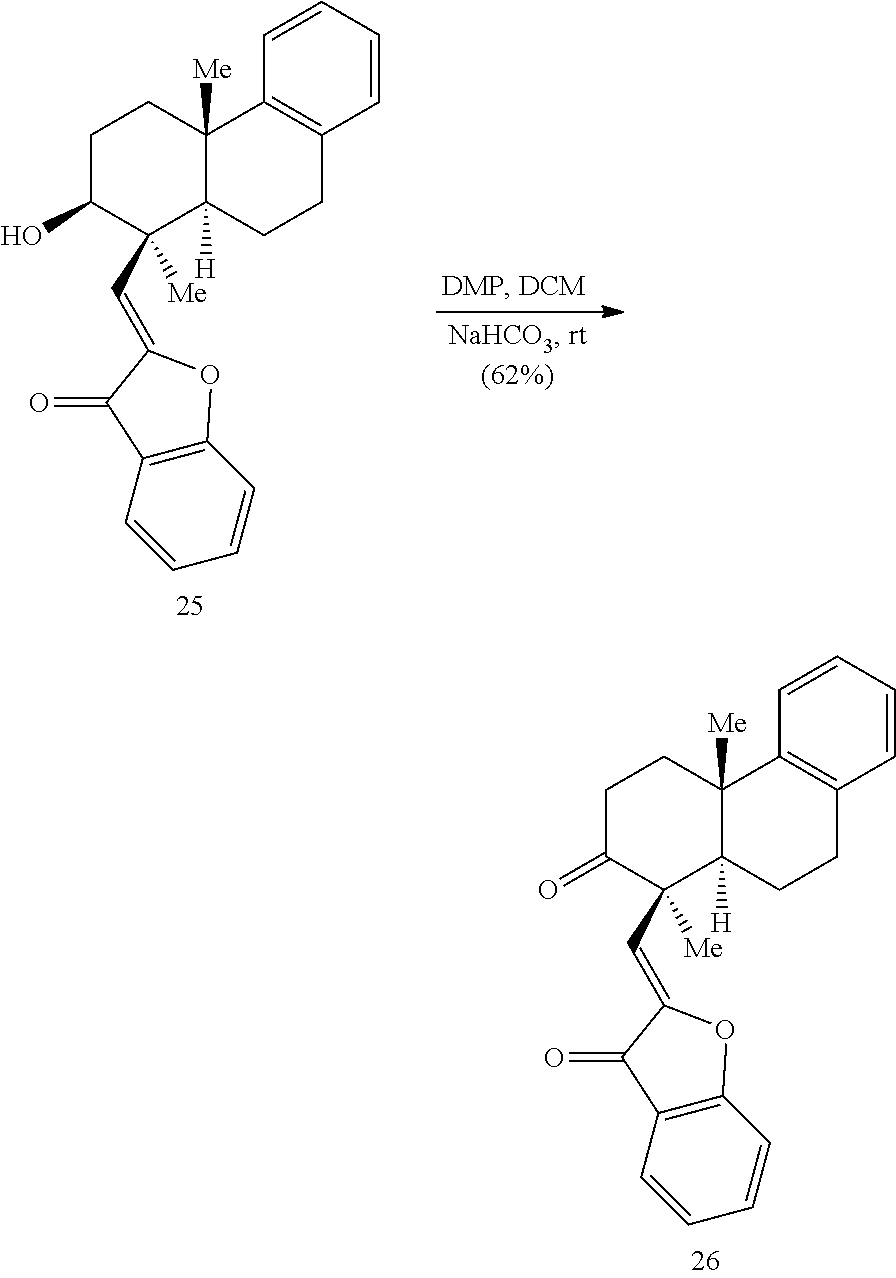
C1C(O)C(C=C2OC3=C(C=CC=C3)C2=O)([Me])C2([H])C([Me])(C1)C1=C(CC2)C=CC=C1.C1C(=O)C(C=C2OC3=C(C=CC=C3)C2=O)([Me])C2([H])C([Me])(C1)C1=C(CC2)C=CC=C1
